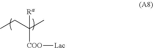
CCC(C)([Ra])[COO][Lac]
